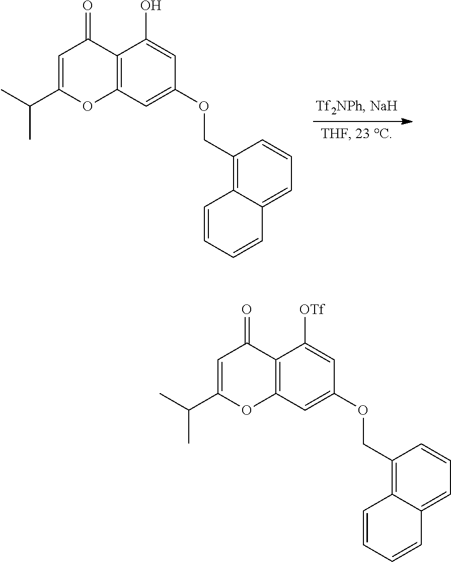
C12=C(C=C(OCC3=C4C(=CC=C3)C=CC=C4)C=C1O)OC(C(C)C)=CC2=O.C12=C(C=C(OCC3=C4C(=CC=C3)C=CC=C4)C=C1[OTf])OC(C(C)C)=CC2=O
